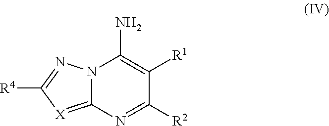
C12=[X]C([R4])=NN1C(N)=C([R1])C([R2])=N2
